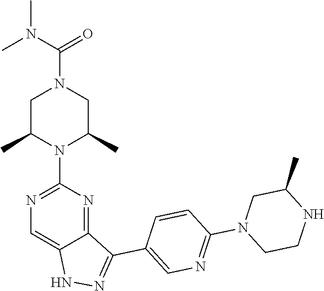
CC1CN(C2=NC=C(C3=NNC4=CN=C(N5C(C)CN(C(N(C)C)=O)CC5C)N=C43)C=C2)CCN1
